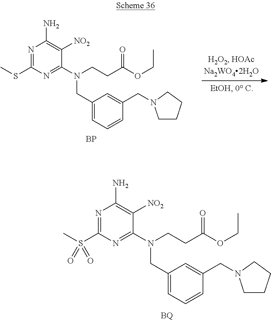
N1=C(SC)N=C(N(CCC(=O)OCC)CC2=CC=CC(CN3CCCC3)=C2)C([NO2])=C1N.[BP].N1=C(S(C)(=O)=O)N=C(N(CCC(OCC)=O)CC2=CC=CC(CN3CCCC3)=C2)C([NO2])=C1N
